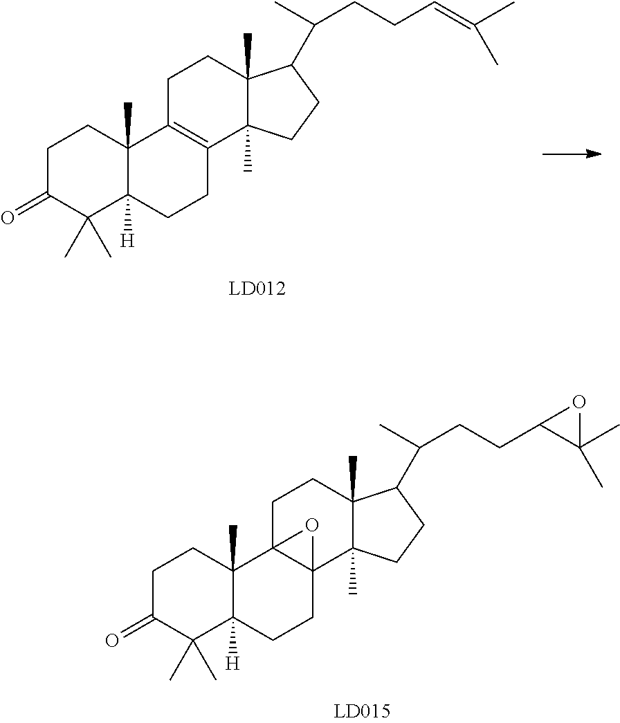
C1C(=O)C(C)(C)C2([H])C(C)(C1)C13C(CC2)(C2(C)C(C)(CC1)C(C(CCC1C(C)(C)O1)C)CC2)O3.C1C(=O)C(C)(C)C2([H])C(C)(C1)C1=C(CC2)C2(C)C(C)(CC1)C(C(CCC=C(C)C)C)CC2
